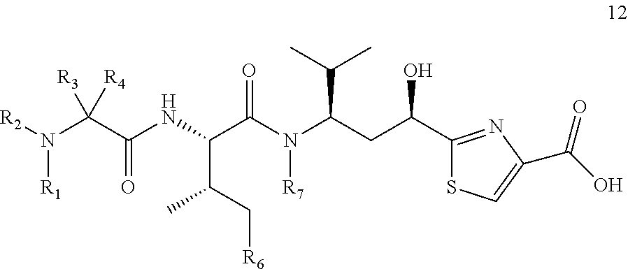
C1(C(CC(N(C(C(NC(=O)C(N([R1])[R2])([R3])[R4])C(C[R6])C)=O)[R7])C(C)C)O)=NC(C(O)=O)=CS1
